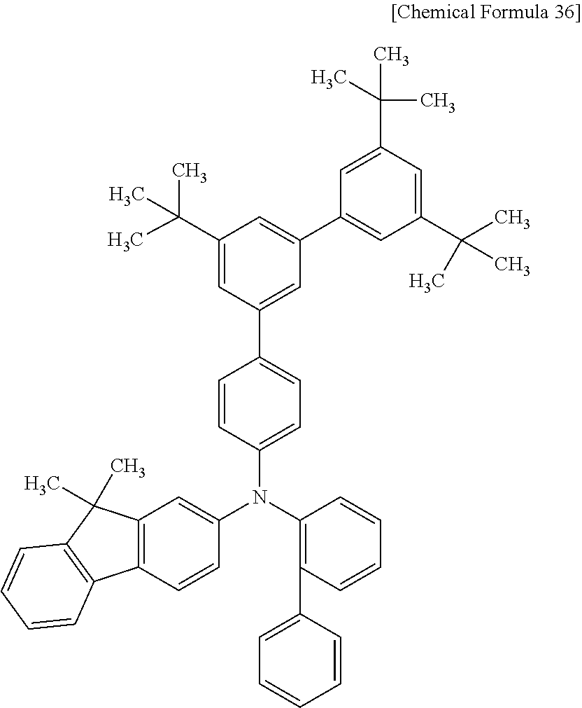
C1(C(C)(C)C)=CC(C2=CC=C(N(C3=C(C4=CC=CC=C4)C=CC=C3)C3=CC4=C(C=C3)C3=C(C4(C)C)C=CC=C3)C=C2)=CC(C2=CC(C(C)(C)C)=CC(C(C)(C)C)=C2)=C1
